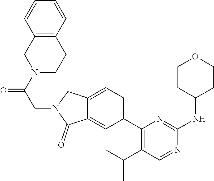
C1CC(NC2=NC(C3=CC=C4C(=C3)C(=O)N(CC(N3CC5=C(CC3)C=CC=C5)=O)C4)=C(C(C)C)C=N2)CCO1
